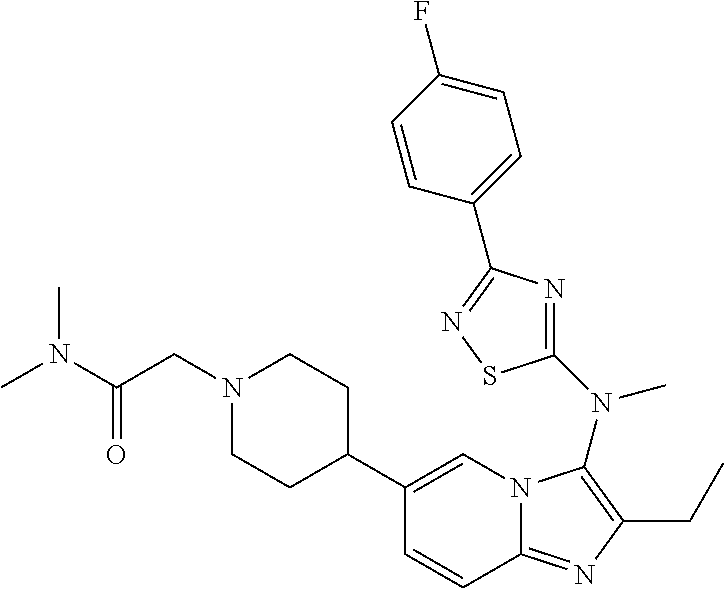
C1(C2CCN(CC(N(C)C)=O)CC2)=CN2C(=NC(CC)=C2N(C2=NC(C3=CC=C(F)C=C3)=NS2)C)C=C1
